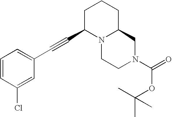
C1=CC(Cl)=CC(C#CC2N3C(CCC2)CN(C(OC(C)(C)C)=O)CC3)=C1
